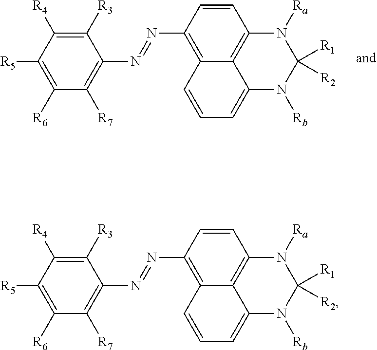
C1([R3])=C([R4])C([R5])=C([R6])C([R7])=C1N=NC1=C2C3=C(C=C1)N([Ra])C([R1])([R2])N([Rb])C3=CC=C2.C1([R3])=C([R4])C([R5])=C([R6])C([R7])=C1N=NC1=C2C3=C(C=C1)N([Ra])C([R1])([R2])N([Rb])C3=CC=C2
